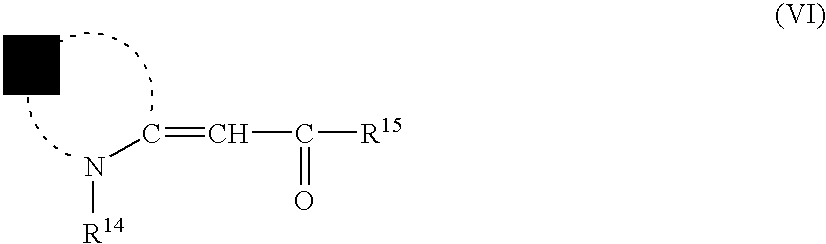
N([R14])C=CC([R15])=O
